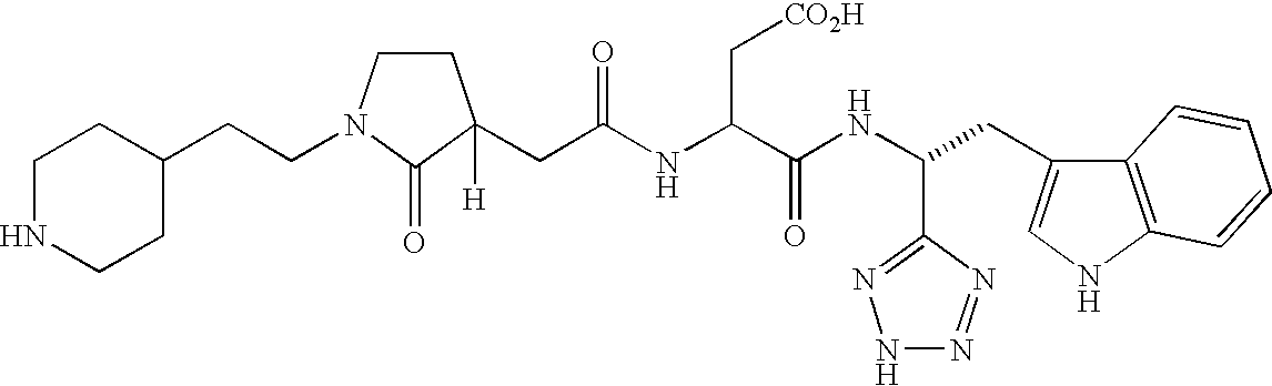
C1NCCC(CCN2CCC(CC(NC(C(=O)NC(CC3=CNC4=C3C=CC=C4)C3=NNN=N3)C[CO2H])=O)([H])C2=O)C1
